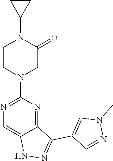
N1(C)C=C(C2=NNC3=CN=C(N4CCN(C5CC5)C(=O)C4)N=C23)C=N1
